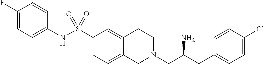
C1(F)=CC=C(NS(C2=CC=C3C(=C2)CCN(CC(CC2=CC=C(Cl)C=C2)N)C3)(=O)=O)C=C1
